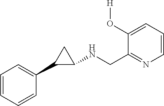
C1=CC=CC(C2C(NCC3=NC=CC=C3O[H])C2)=C1
